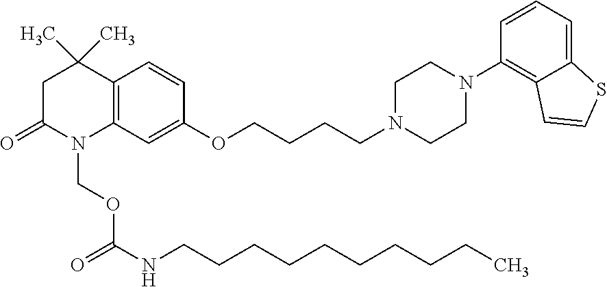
C12=C(C(C)(C)CC(=O)N1COC(=O)NCCCCCCCCCC)C=CC(OCCCCN1CCN(C3=C4C(=CC=C3)SC=C4)CC1)=C2
